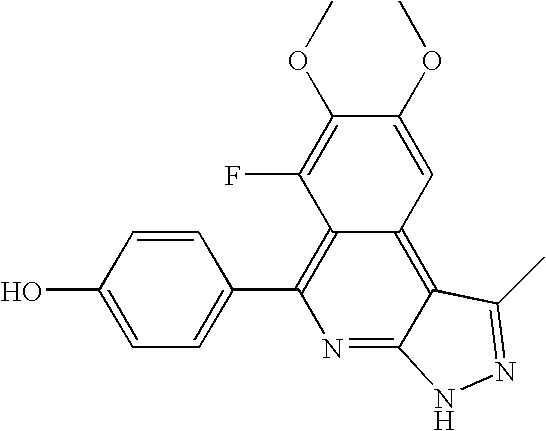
C1=C(O)C=CC(C2=C3C(=C4C(=N2)NN=C4C)C=C(OC)C(OC)=C3F)=C1
